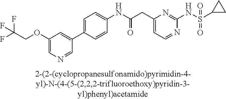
C1(NC(=O)CC2=CC=NC(NS(=O)(=O)C3CC3)=N2)=CC=C(C2=CC(OCC(F)(F)F)=CN=C2)C=C1
